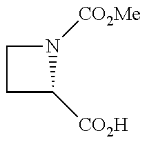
C1C([CO2H])N([CO2Me])C1
